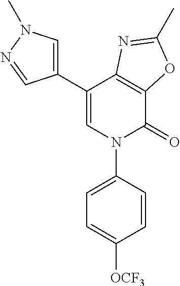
C1(C2=CN(C3=CC=C([OCF3])C=C3)C(=O)C3=C2N=C(C)O3)=CN(C)N=C1
